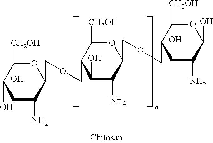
C1(COCC2OC([CH2OH])C(O)C(O)C2N)C(O)C(N)C(COCC2C(O)C(N)C(O)OC2[CH2OH])OC1[CH2OH]
